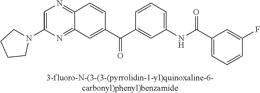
C1=C(N2CCCC2)N=C2C(=N1)C=CC(C(C1=CC(NC(C3=CC=CC(F)=C3)=O)=CC=C1)=O)=C2
